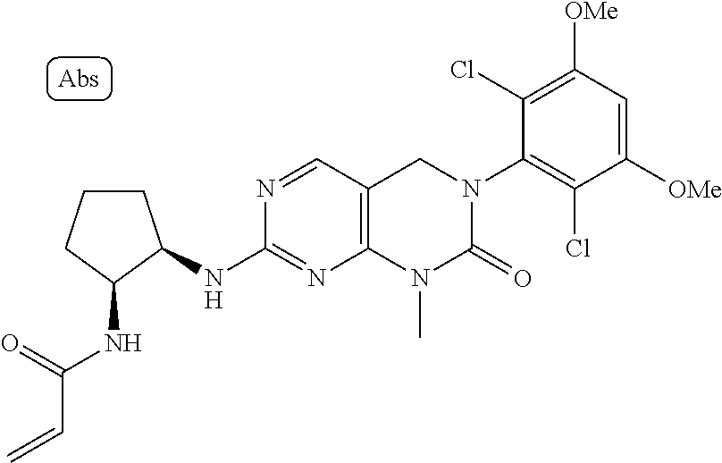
C1CC(NC2=NC3=C(C=N2)CN(C2=C(Cl)C([OMe])=CC([OMe])=C2Cl)C(=O)N3C)C(NC(=O)C=C)C1
